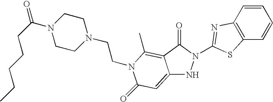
N1(C(CCCCC)=O)CCN(CCN2C(=O)C=C3NN(C4=NC5=C(C=CC=C5)S4)C(=O)C3=C2C)CC1
